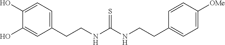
C1(CCNC(NCCC2=CC=C([OMe])C=C2)=S)=CC=C(O)C(O)=C1
